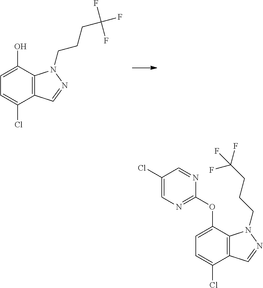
C12=C(C(O)=CC=C1Cl)N(CCCC(F)(F)F)N=C2.C12=C(C(OC3=NC=C(Cl)C=N3)=CC=C1Cl)N(CCCC(F)(F)F)N=C2
